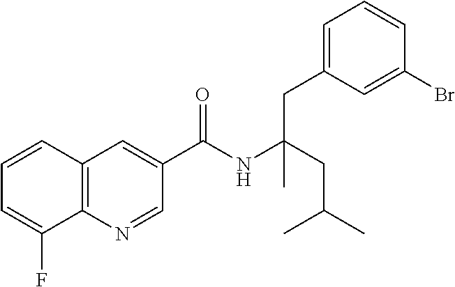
C1=CC2=C(C(F)=C1)N=CC(C(NC(CC(C)C)(CC1=CC=CC(Br)=C1)C)=O)=C2
